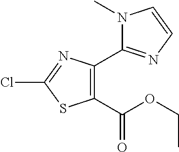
N1(C)C(C2=C(C(OCC)=O)SC(Cl)=N2)=NC=C1
